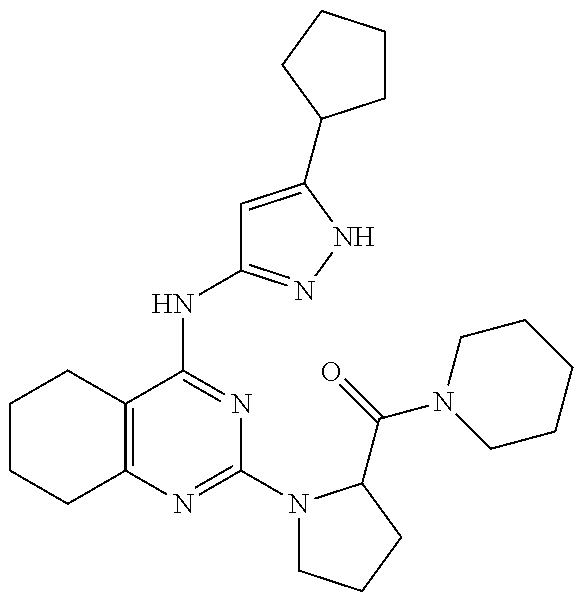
C12=C(C(NC3=NNC(C4CCCC4)=C3)=NC(N3CCCC3C(=O)N3CCCCC3)=N1)CCCC2
